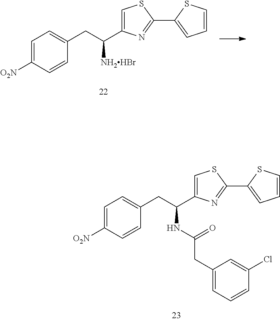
C1=C([O2N])C=CC(CC(NC(=O)CC2=CC=CC(Cl)=C2)C2=CSC(C3=CC=CS3)=N2)=C1.C1=C([O2N])C=CC(CC([NH2HBr])C2=CSC(C3=CC=CS3)=N2)=C1
